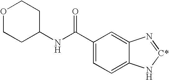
C1(C(=O)NC2CCOCC2)=CC=C2C(=C1)N=[C*]N2
